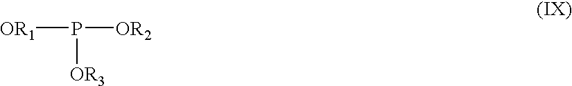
[OR1]P([OR2])[OR3]
